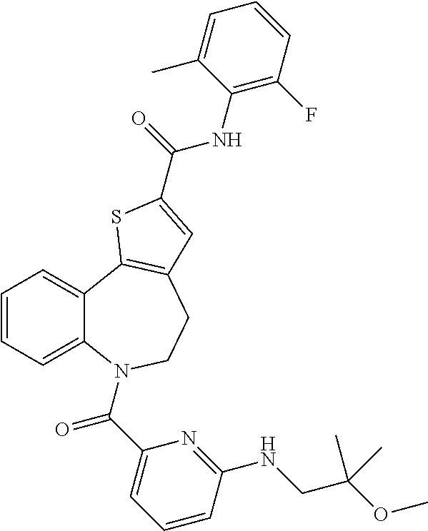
C1=CC=C2C(=C1)C1=C(CCN2C(C2=CC=CC(NCC(OC)(C)C)=N2)=O)C=C(C(NC2=C(F)C=CC=C2C)=O)S1
